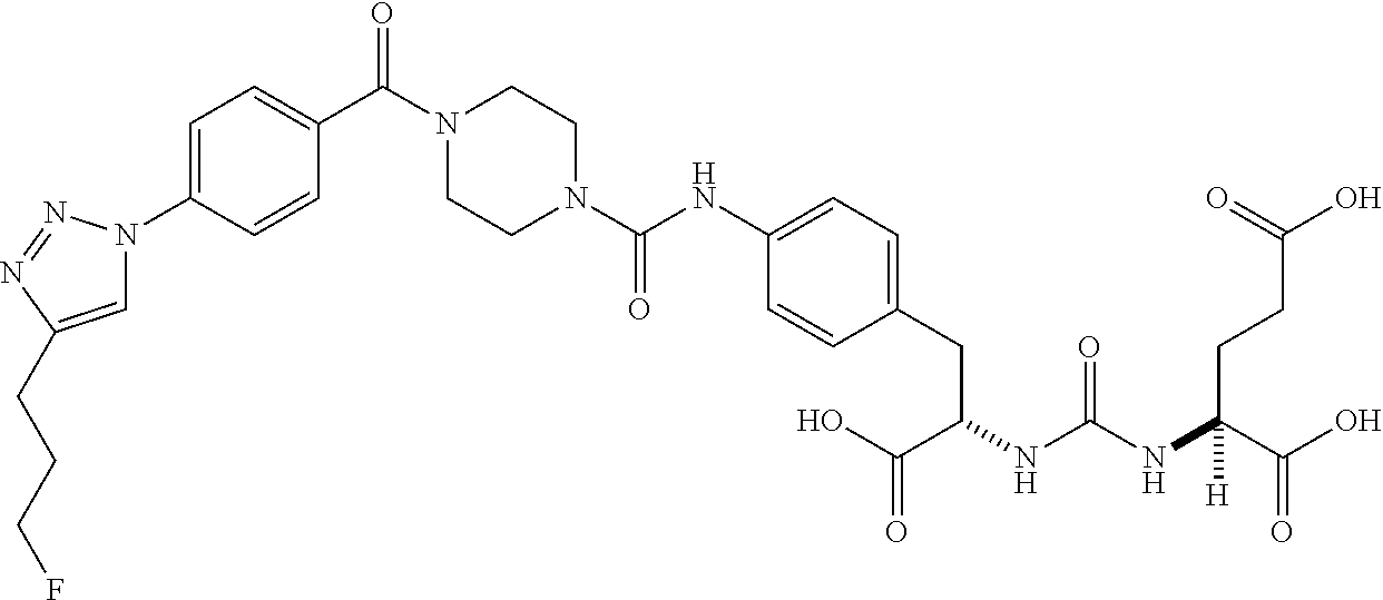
C1=C(NC(N2CCN(C(C3=CC=C(N4C=C(CCCF)N=N4)C=C3)=O)CC2)=O)C=CC(CC(C(O)=O)NC(NC(C(O)=O)(CCC(O)=O)[H])=O)=C1
